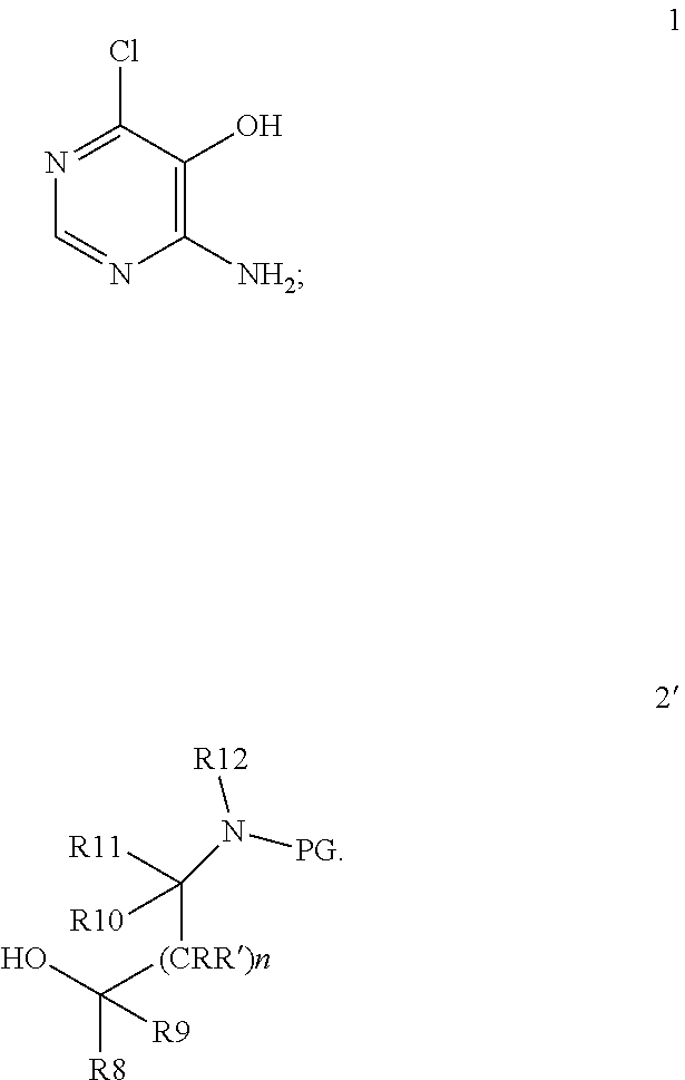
OC([(CRR)n]C([R11])([R10])N([R12])[PG])([R8])[R9].C1(Cl)=NC=NC([NH2])=C1O
